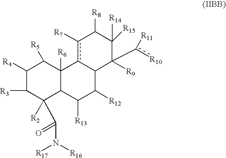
C1([R4])C([R3])C([R2])(C(N([R16])[R17])=O)C2C([R6])(C1[R5])c1c([R7])C([R8])C([R14])([R15])C([R9])(c([R10])[R11])C1C([R12])C2[R13]
